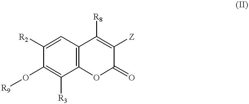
C1([R2])=CC2=C(C([R3])=C1O[R9])OC(=O)C([Z])=C2[R8]
